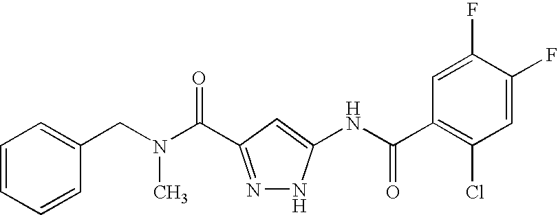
C1=CC=CC(CN(C(=O)C2=NNC(NC(C3=C(Cl)C=C(F)C(F)=C3)=O)=C2)C)=C1
